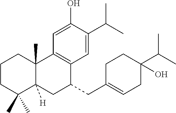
C1CC(C)(C)C2([H])C(C)(C1)C1=C(C(CC3=CCC(C(C)C)(O)CC3)C2)C=C(C(C)C)C(O)=C1
